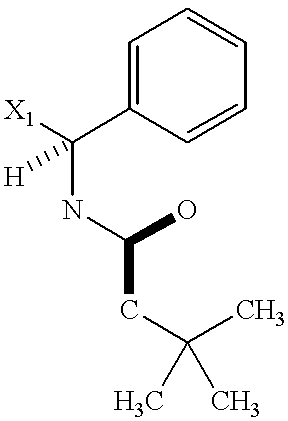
C1=C(C([X1])(NC(O)CC(C)(C)C)[H])C=CC=C1
